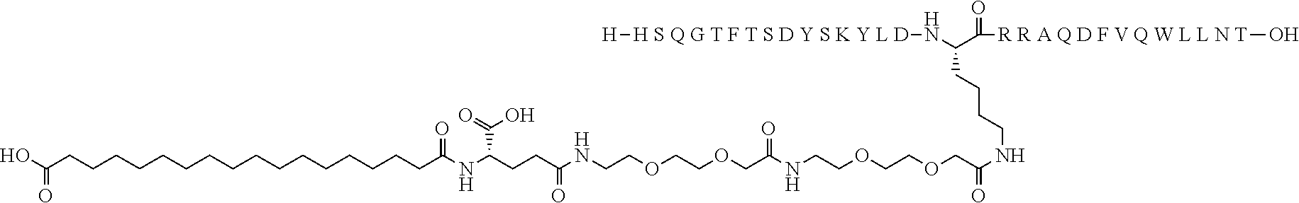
OC(CCCCCCCCCCCCCCCCC(NC(CCC(NCCOCCOCC(NCCOCCOCC(NCCCCC(C(=O)[R R A Q D F V Q W L L N T]O)N[H S Q G T F T S D Y S K Y L D][H])=O)=O)=O)C(=O)O)=O)=O
